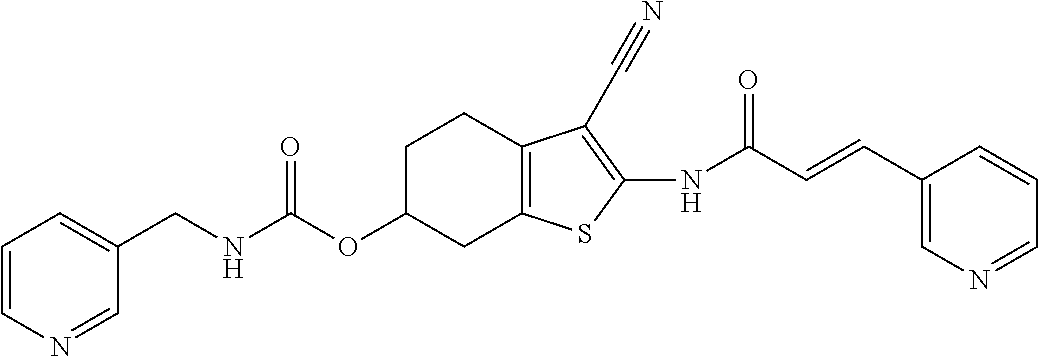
C(NC(OC1CC2=C(CC1)C(C#N)=C(NC(C=CC1=CN=CC=C1)=O)S2)=O)C1=CC=CN=C1
